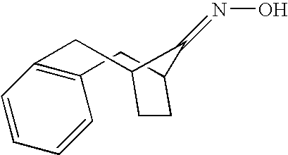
C12=C(C=CC=C1)CC1C(=NO)C(C2)CC1
